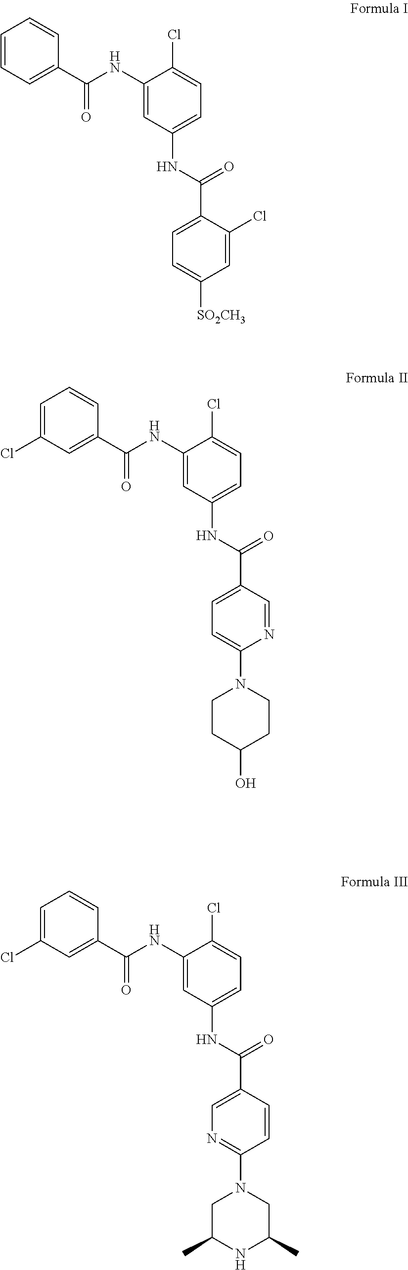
C1=CC=C(C(NC2=CC(NC(C3=CC=C([SO2CH3])C=C3Cl)=O)=CC=C2Cl)=O)C=C1.C1=C(Cl)C=C(C(NC2=CC(NC(C3=CC=C(N4CCC(O)CC4)N=C3)=O)=CC=C2Cl)=O)C=C1.C1=C(Cl)C=C(C(NC2=CC(NC(C3=CN=C(N4CC(C)NC(C)C4)C=C3)=O)=CC=C2Cl)=O)C=C1
